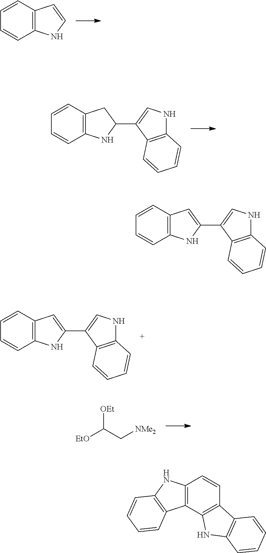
C1=CC2=C(C=C1)NC=C2.C1=CC2=C(C=C1)NC(C1=CNC3=C1C=CC=C3)C2.C1=CC2=C(C=C1)NC(C1=CNC3=C1C=CC=C3)=C2.C1=CC2=C(C=C1)NC(C1=CNC3=C1C=CC=C3)=C2.[EtO]C([OEt])C[NMe2].C12=C(NC3=C1C=CC=C3)C=CC1=C2NC2=C1C=CC=C2
